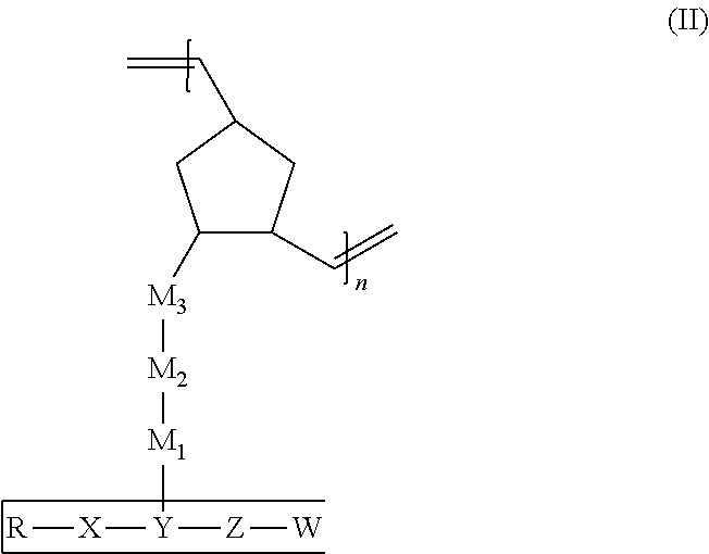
C1([M3][M2][M1][Y]([X][R])[Z][W])C(C=C)CC(C=C)C1
